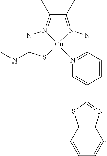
N1=C(NC)S[Cu]23N1=C(C)C(C)=N2NC1=N3C=C(C2=NC3=C(S2)C=CC=C3)C=C1
